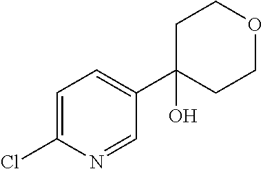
C1=C(Cl)N=CC(C2(O)CCOCC2)=C1
